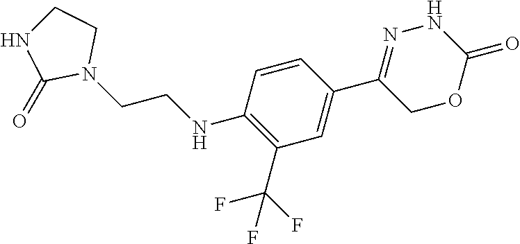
C1(C2=CC(C(F)(F)F)=C(NCCN3CCNC3=O)C=C2)=NNC(=O)OC1
